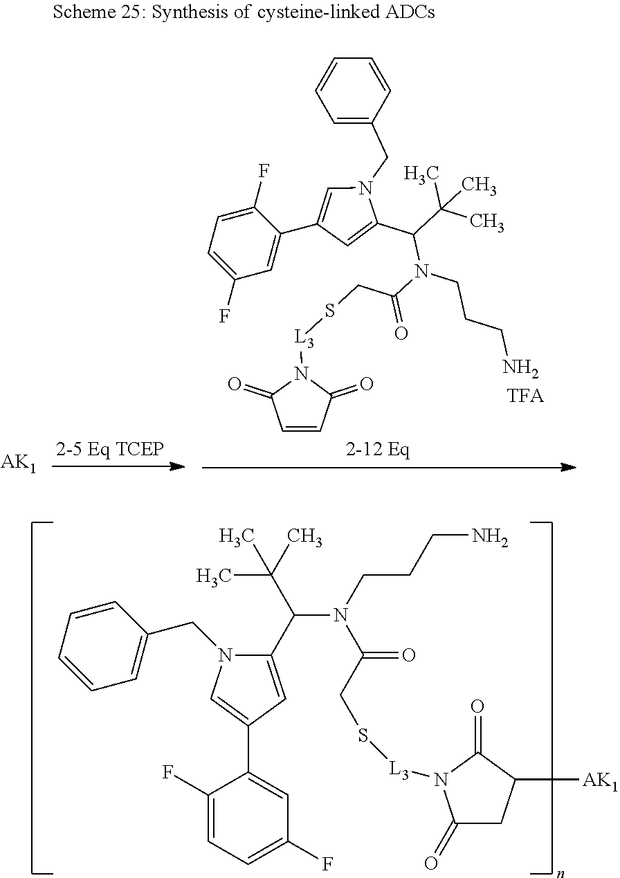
C1(C(C(C)(C)C)N(C(CS[L3]N2C(=O)CC([AK1])C2=O)=O)CCCN)=CC(C2=CC(F)=CC=C2F)=CN1CC1=CC=CC=C1.[AK1].C1(F)=CC=C(F)C(C2=CN(CC3=CC=CC=C3)C(C(C(C)(C)C)N(C(CS[L3]N3C(=O)C=CC3=O)=O)CCCN)=C2)=C1
